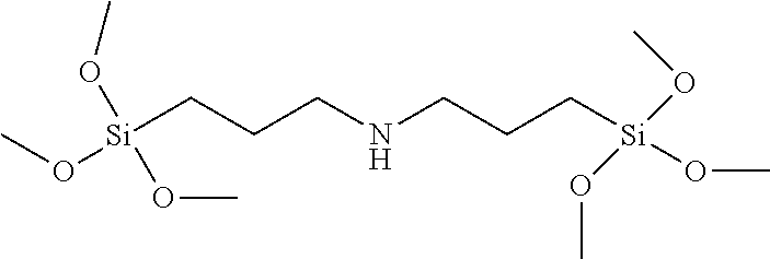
CO[Si](CCCNCCC[Si](OC)(OC)OC)(OC)OC
